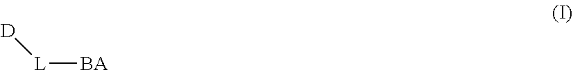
[L]([BA])[D]
